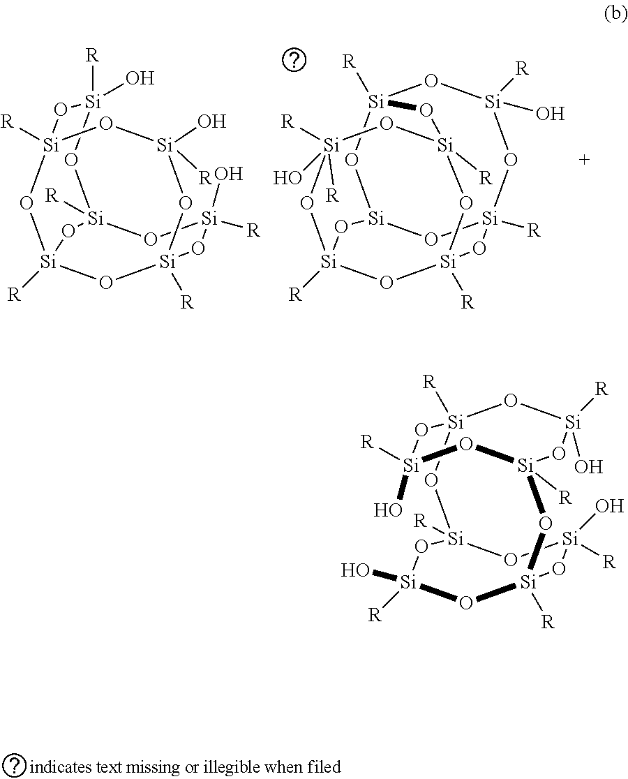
[Si]12([R])O[Si](O)([R])O[Si]([R])(O[Si](O)([R])O1)O[Si]1([R])O[Si]([R])(O)O[Si]([R])(O[Si]([R])(O)O1)O2.[Si]1(O)([R])O[Si]2([R])O[Si](O)([R])O[Si]3([R])O[Si](O)([R])O[Si]([R])(O[Si]([R])(O3)O2)O1.[Si]12([R])O[Si]([R])(O)O[Si]3([R])O[Si](O1)O[Si]1([R])O[Si]([R])(O[Si]([R])(O[Si]([R])([R])(O)O1)O2)O3
